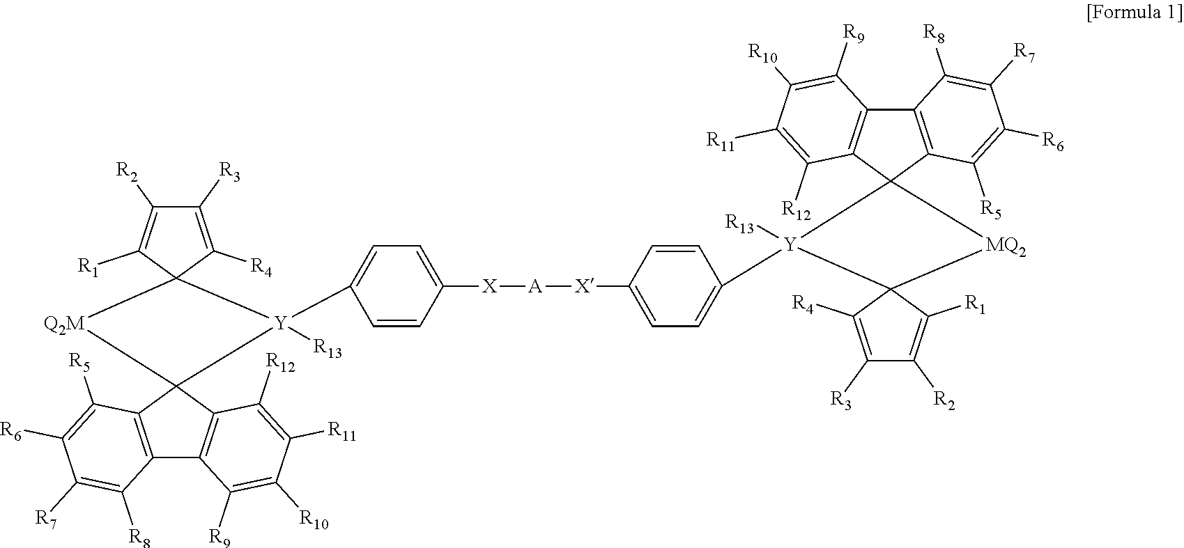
C12=C(C3(C4=C1C([R9])=C([R10])C([R11])=C4[R12])[Q2M]C1(C([R1])=C([R2])C([R3])=C1[R4])[Y]3([R13])C1=CC=C([X][A][X]C3=CC=C([Y]4([R13])C5(C6=C(C7=C5C([R12])=C([R11])C([R10])=C7[R9])C([R8])=C([R7])C([R6])=C6[R5])[MQ2]C45C([R4])=C([R3])C([R2])=C5[R1])C=C3)C=C1)C([R5])=C([R6])C([R7])=C2[R8]
